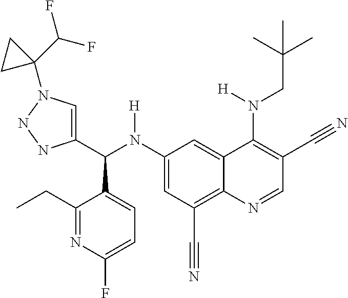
C1(N(C(C2=CN(C3(C(F)F)CC3)NN2)C2=CC=C(F)N=C2CC)[H])=CC(C#N)=C2C(=C1)C(N(CC(C)(C)C)[H])=C(C#N)C=N2
